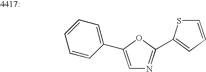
C1=CC=C(C2=CN=C(C3=CC=CS3)O2)C=C1
